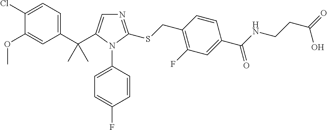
C1(C(C2=CN=C(SCC3=C(F)C=C(C(NCCC(=O)O)=O)C=C3)N2C2=CC=C(F)C=C2)(C)C)=CC=C(Cl)C(OC)=C1
